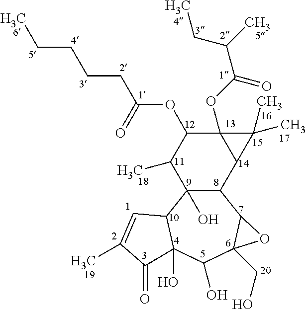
C12C(O)(C3C(O)(C(O)C4(CO)C1O4)C(=O)C(C)=C3)C(C)C(OC(=O)CCCCC)C1(OC(=O)C(CC)C)C2C1(C)C
